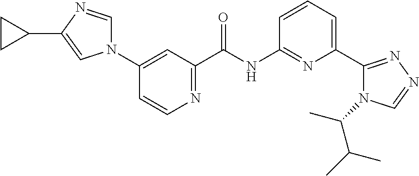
C1(N2C=NC(C3CC3)=C2)=CC(C(NC2=NC(C3=NN=CN3C(C)C(C)C)=CC=C2)=O)=NC=C1
